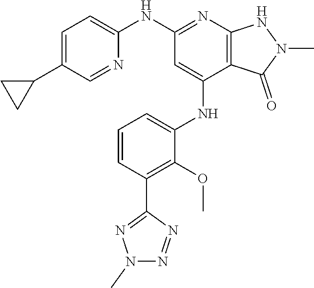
N(C1=NC2=C(C(NC3=CC=CC(C4=NN(C)N=N4)=C3OC)=C1)C(=O)N(C)N2)C1=CC=C(C2CC2)C=N1
